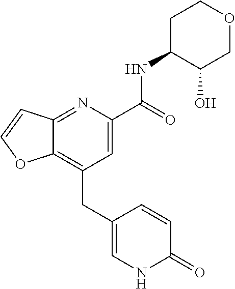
C12=C(CC3=CNC(=O)C=C3)C=C(C(NC3C(O)COCC3)=O)N=C1C=CO2
